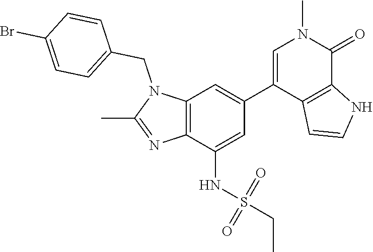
N1(CC2=CC=C(Br)C=C2)C(C)=NC2=C1C=C(C1=CN(C)C(=O)C3=C1C=CN3)C=C2NS(CC)(=O)=O
